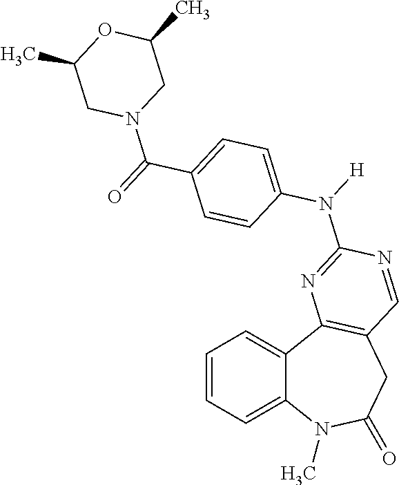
C1=CC=C2C(=C1)C1=C(CC(=O)N2C)C=NC(N([H])C2=CC=C(C(=O)N3CC(C)OC(C)C3)C=C2)=N1
